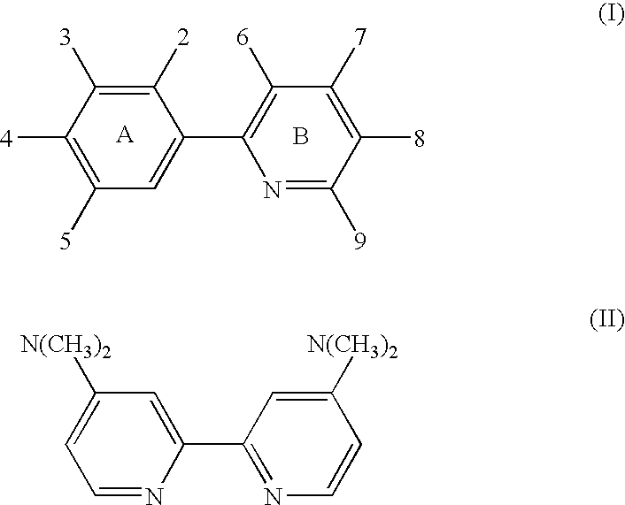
C1([4])=C([5])C=C(C2=C([6])C([7])=C([8])C([9])=N2)C([2])=C1[3].B.C1(C2=CC([N(CH3)2])=CC=N2)=NC=CC([N(CH3)2])=C1
